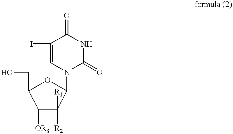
C1([OR3])C([R2])([R1])C(N2C(=O)NC(=O)C(I)=C2)OC1CO
